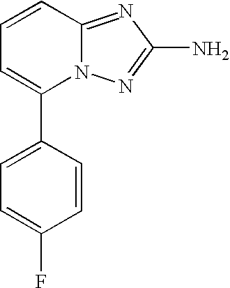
C1(C2=CC=CC3=NC(N)=NN23)=CC=C(F)C=C1
